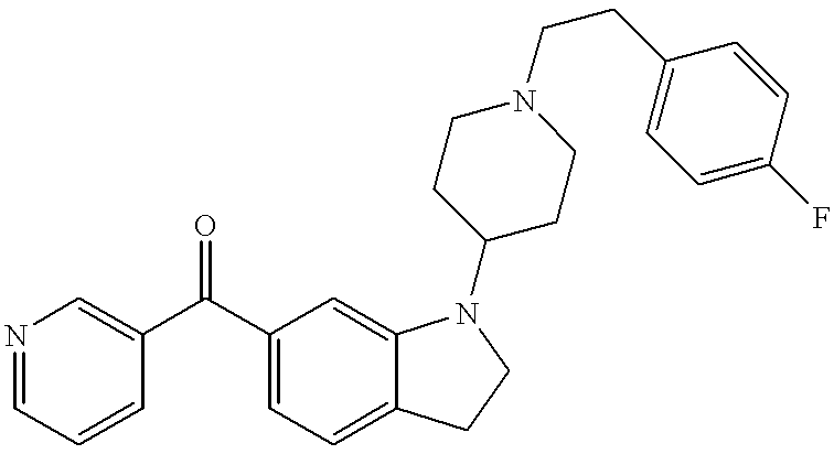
N1=CC=CC(C(C2=CC=C3C(=C2)N(C2CCN(CCC4=CC=C(F)C=C4)CC2)CC3)=O)=C1
